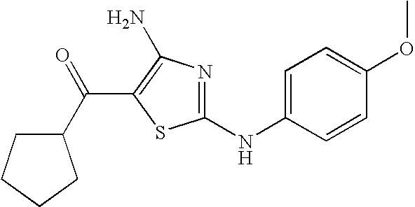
C1(C(=O)C2=C(N)N=C(NC3=CC=C(OC)C=C3)S2)CCCC1
